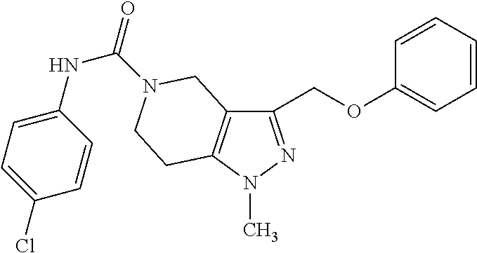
C1(COC2=CC=CC=C2)=NN(C)C2=C1CN(C(=O)NC1=CC=C(Cl)C=C1)CC2
